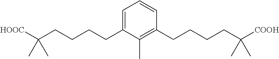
C1=C(CCCCC([HOOC])(C)C)C(C)=C(CCCCC([COOH])(C)C)C=C1
